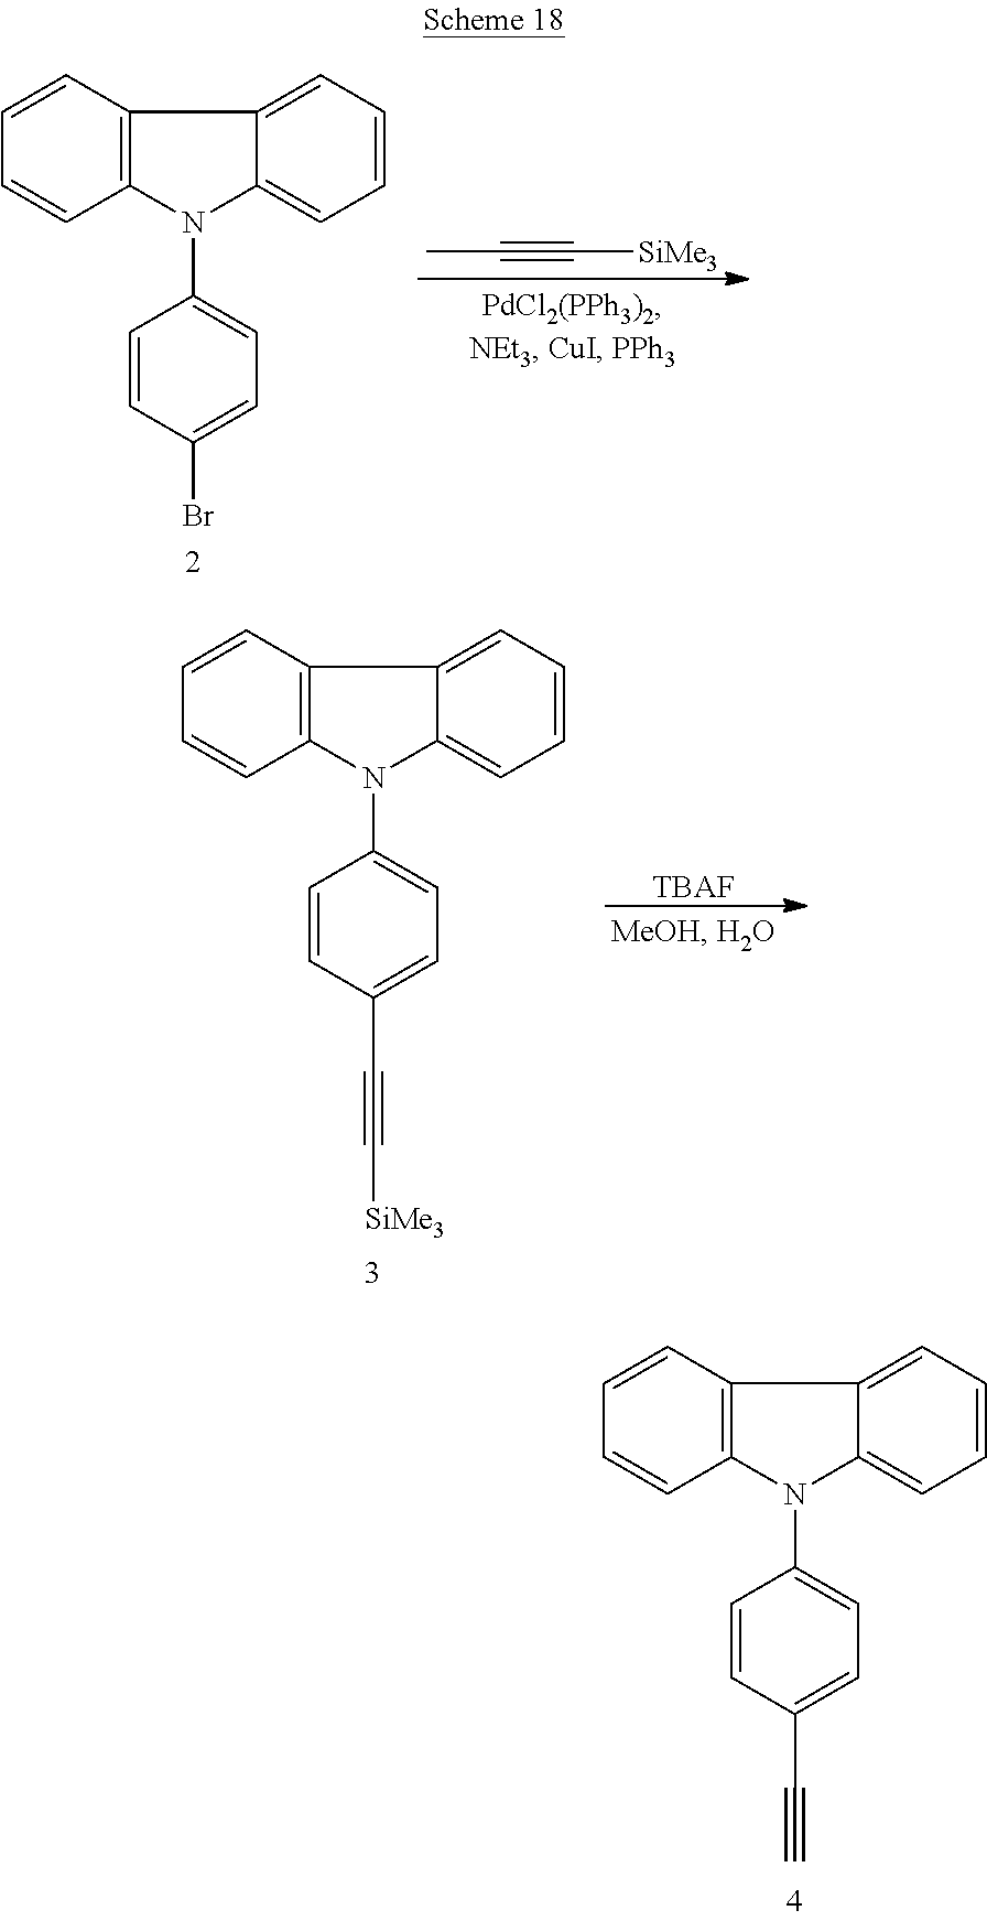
C1=CC=CC2=C1C1=CC=CC=C1N2C1=CC=C(C#C)C=C1.C1=CC=CC2=C1C1=CC=CC=C1N2C1=CC=C(Br)C=C1.CC#C[SiMe3].C1=CC=CC2=C1C1=CC=CC=C1N2C1=CC=C(C#C[SiMe3])C=C1.[TBAF]
